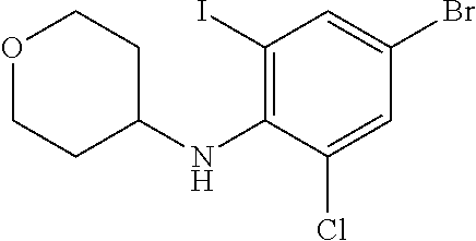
O1CCC(NC2=C(I)C=C(Br)C=C2Cl)CC1
